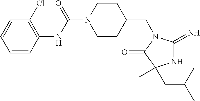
C1=CC=CC(NC(=O)N2CCC(CN3C(=O)C(C)(CC(C)C)NC3=N)CC2)=C1Cl
